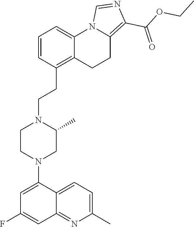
N1(C2=CC(F)=CC3=NC(C)=CC=C32)CC(C)N(CCC2=C3C(=CC=C2)N2C(=C(C(OCC)=O)N=C2)CC3)CC1
